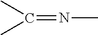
CC(C)=NC
